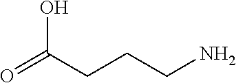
O=C(O)CCCN
